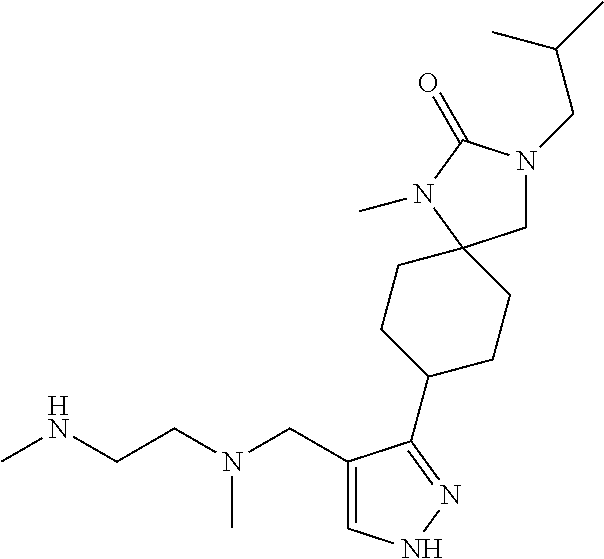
CNCCN(CC1=CNN=C1C1CCC2(CC1)CN(CC(C)C)C(=O)N2C)C
